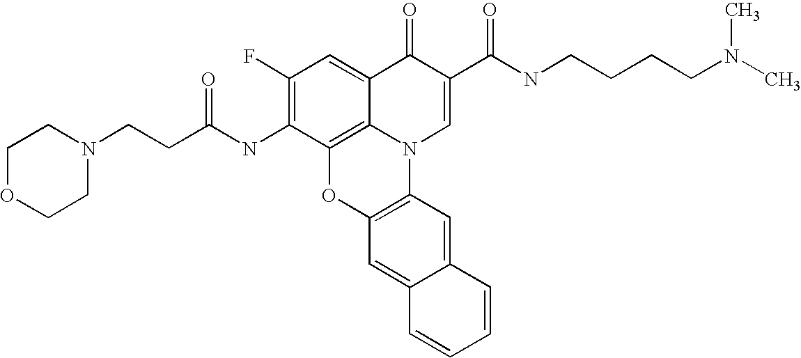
C12=C3C(=CC(F)=C1NC(CCN1CCOCC1)=O)C(=O)C(C(=O)NCCCCN(C)C)=CN3C1=C(O2)C=C2C(=C1)C=CC=C2
